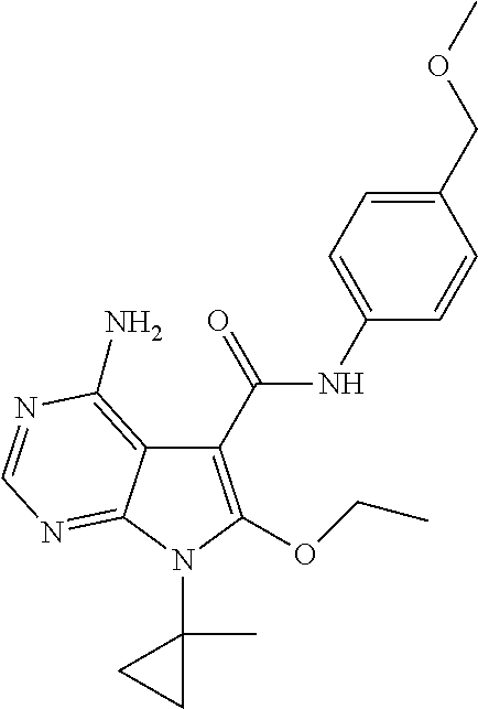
C1(C(=O)NC2=CC=C(COC)C=C2)=C(OCC)N(C2(C)CC2)C2=NC=NC(N)=C12
